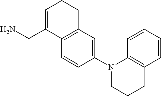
C1(N2CCCC3=C2C=CC=C3)=CC2=C(C=C1)C(CN)=CCC2
